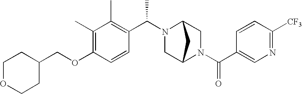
C(OC1=C(C)C(C)=C(C(N2C3CN(C(C4=CN=C([CF3])C=C4)=O)C(C2)C3)C)C=C1)C1CCOCC1
